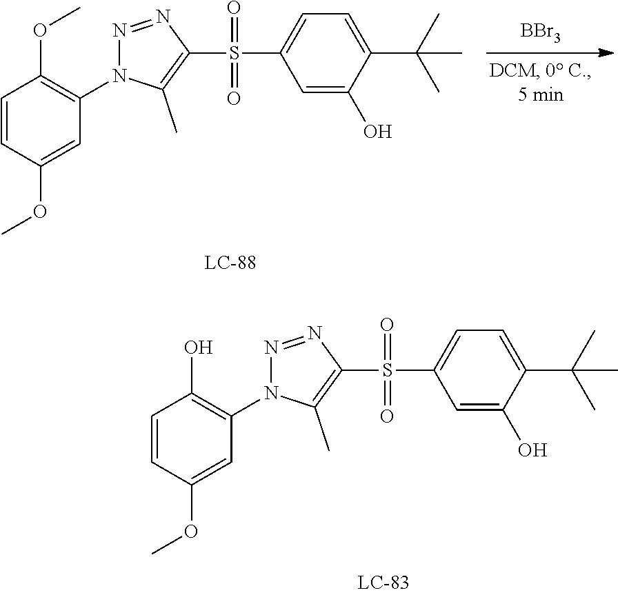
[BBr3].C1=C(O)C(C(C)(C)C)=CC=C1S(C1=C(C)N(C2=C(OC)C=CC(OC)=C2)N=N1)(=O)=O.C1=C(O)C(C(C)(C)C)=CC=C1S(C1=C(C)N(C2=C(O)C=CC(OC)=C2)N=N1)(=O)=O
